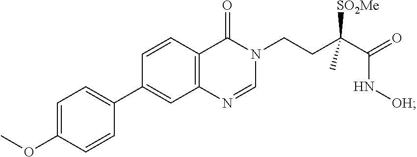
C1=NC2=C(C=CC(C3=CC=C(OC)C=C3)=C2)C(=O)N1CCC(C(=O)N[OH])([SO2Me])C
